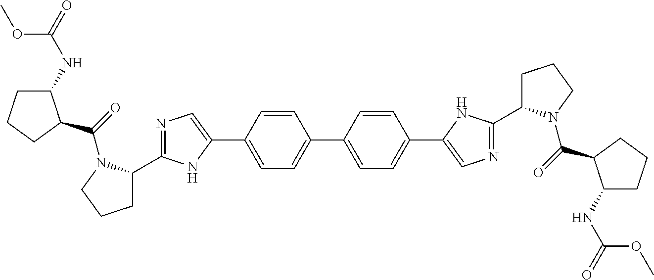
C1(C2CCCN2C(=O)C2C(NC(OC)=O)CCC2)=NC=C(C2=CC=C(C3=CC=C(C4=CN=C(C5N(C(=O)C6C(NC(=O)OC)CCC6)CCC5)N4)C=C3)C=C2)N1
